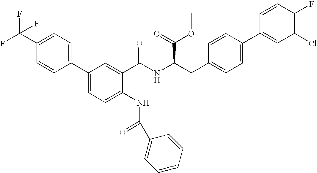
C1=C(C(F)(F)F)C=CC(C2=CC=C(NC(=O)C3=CC=CC=C3)C(C(NC(CC3=CC=C(C4=CC(Cl)=C(F)C=C4)C=C3)C(=O)OC)=O)=C2)=C1
